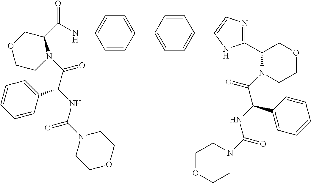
C1=CC(C2=CC=C(C3=CN=C(C4N(C(=O)C(NC(N5CCOCC5)=O)C5=CC=CC=C5)CCOC4)N3)C=C2)=CC=C1NC(C1COCCN1C(C(NC(N1CCOCC1)=O)C1=CC=CC=C1)=O)=O
